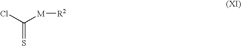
C(=S)(Cl)[M][R2]
